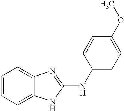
C1=CC=C2C(=C1)N=C(NC1=CC=C(OC)C=C1)N2
